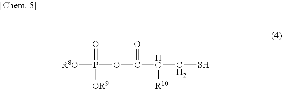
O=P([R8O])(OC(=O)C(CS)[R10])[OR9]
